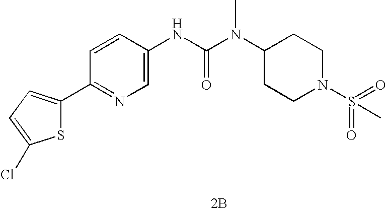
[2B].C1(C2=NC=C(NC(N(C3CCN(S(=O)(=O)C)CC3)C)=O)C=C2)=CC=C(Cl)S1
